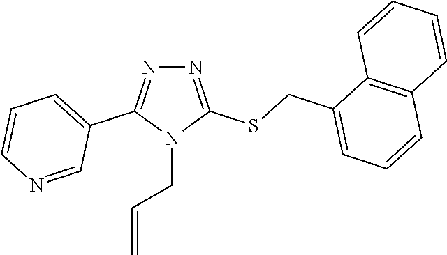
N1=C(SCC2=CC=CC3=C2C=CC=C3)N(CC=C)C(C2=CC=CN=C2)=N1
